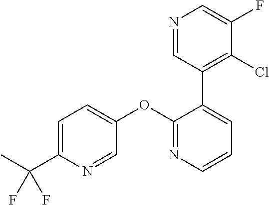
C1=C(C(F)(F)C)N=CC(OC2=NC=CC=C2C2=C(Cl)C(F)=CN=C2)=C1
